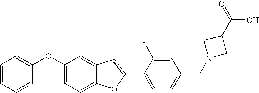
C1(OC2=CC=C3C(=C2)C=C(C2=CC=C(CN4CC(C(=O)O)C4)C=C2F)O3)=CC=CC=C1
